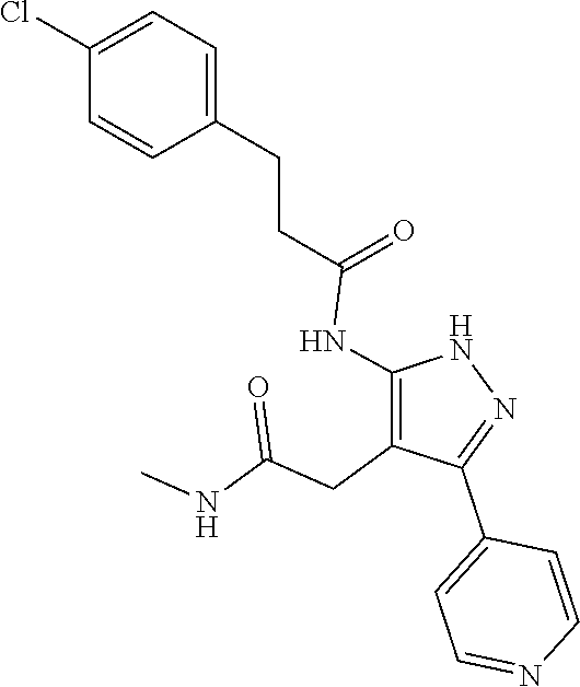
N1C(NC(CCC2=CC=C(Cl)C=C2)=O)=C(CC(NC)=O)C(C2=CC=NC=C2)=N1
